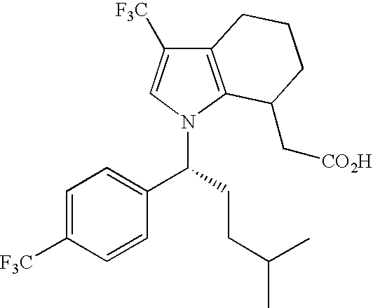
C12=C(N(C(C3=CC=C([F3C])C=C3)CCC(C)C)C=C1[F3C])C(C[CO2H])CCC2
